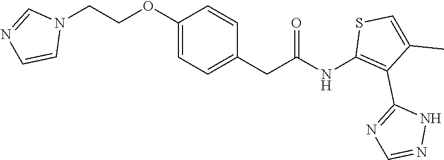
C(C(=O)NC1=C(C2=NC=NN2)C(C)=CS1)C1=CC=C(OCCN2C=NC=C2)C=C1
